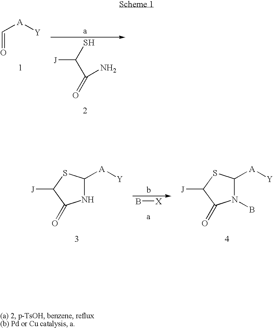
C(=O)[A][Y].SC(C(=O)N)[J].N1C([A][Y])SC([J])C1=O.B[X].N1(B)C([A][Y])SC([J])C1=O
